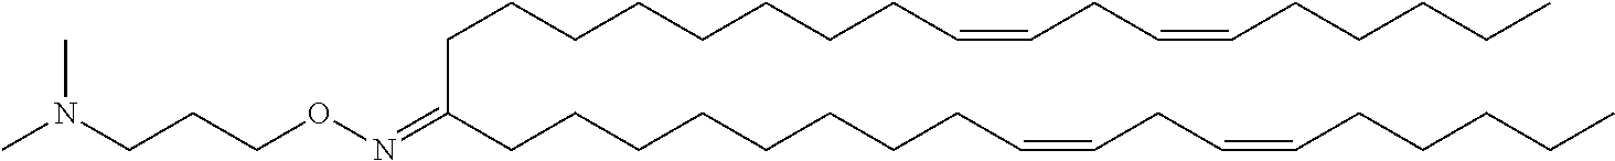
C(CCCCCCCC=CCC=CCCCCC)C(CCCCCCCCC=CCC=CCCCCC)=NOCCCN(C)C
